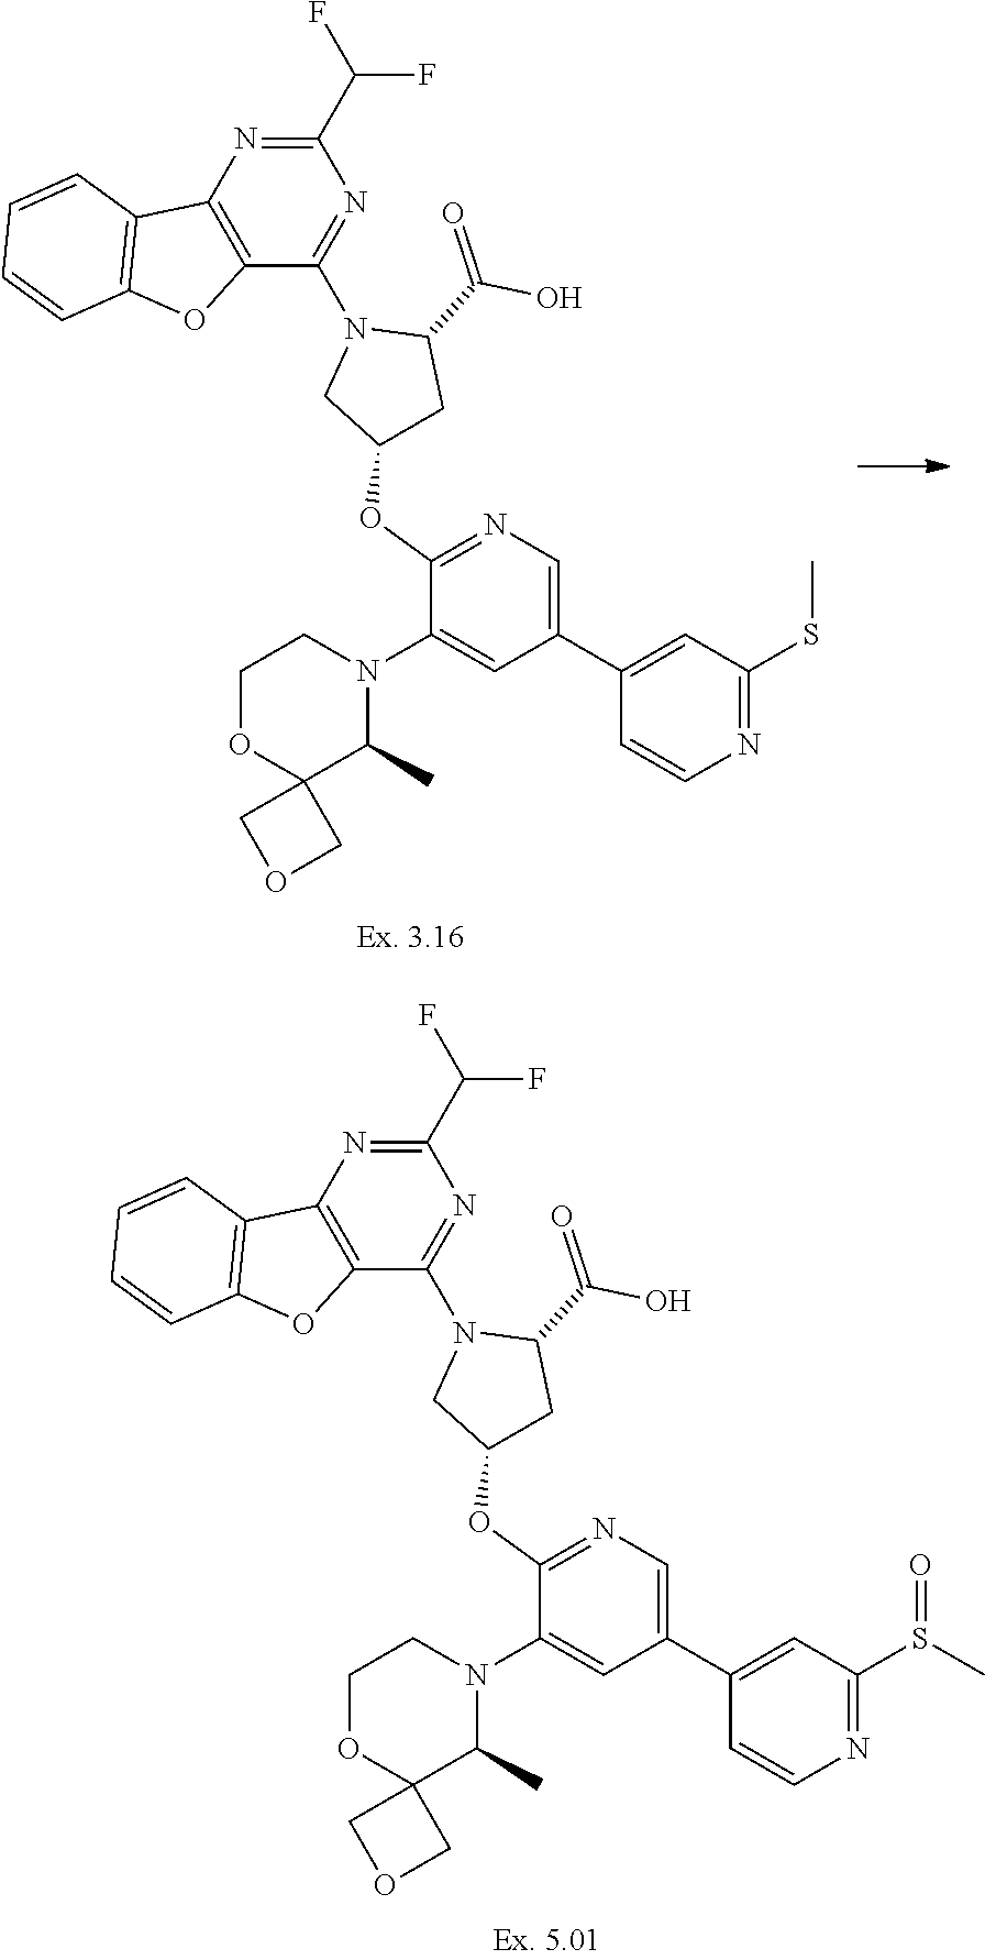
C1(C(F)F)=NC2=C(C(N3CC(OC4=NC=C(C5=CC(S(=O)C)=NC=C5)C=C4N4CCOC5(C4C)COC5)CC3C(=O)O)=N1)OC1=C2C=CC=C1.C1(C(F)F)=NC2=C(C(N3CC(OC4=NC=C(C5=CC(SC)=NC=C5)C=C4N4CCOC5(C4C)COC5)CC3C(=O)O)=N1)OC1=C2C=CC=C1
